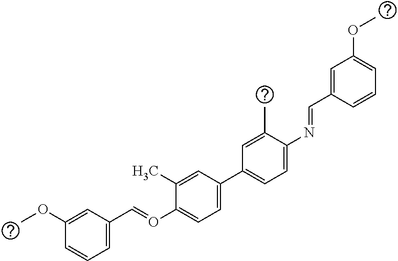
C1=C(C=NC2=CC=C(C3=CC=C(O=CC4=CC=CC(OC)=C4)C(C)=C3)C=C2C)C=CC=C1OC
